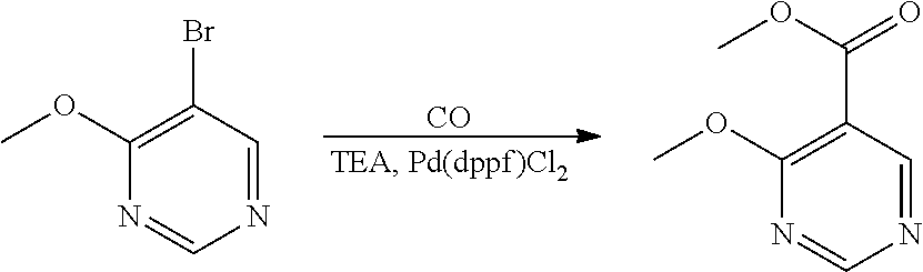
[CO].N1=CC(Br)=C(OC)N=C1.N1=CC(C(OC)=O)=C(OC)N=C1
